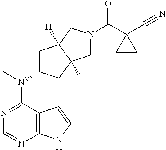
N1=C(N(C)C2CC3([H])C([H])(C2)CN(C(C2(C#N)CC2)=O)C3)C2=C(N=C1)NC=C2
